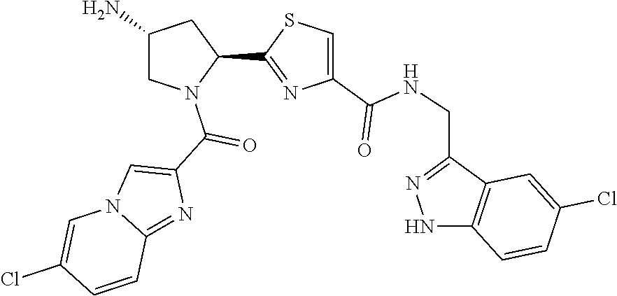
C1(C2=NC(C(=O)NCC3=NNC4=C3C=C(Cl)C=C4)=CS2)CC(N)CN1C(C1=CN2C(=N1)C=CC(Cl)=C2)=O
